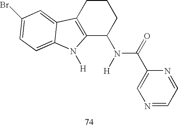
C12=C(CCCC1N([H])C(C1=CN=CC=N1)=O)C1=CC(Br)=CC=C1N2[H]
